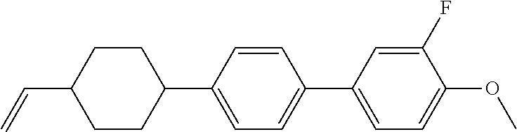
C1CC(C=C)CCC1C1=CC=C(C2=CC=C(OC)C(F)=C2)C=C1
